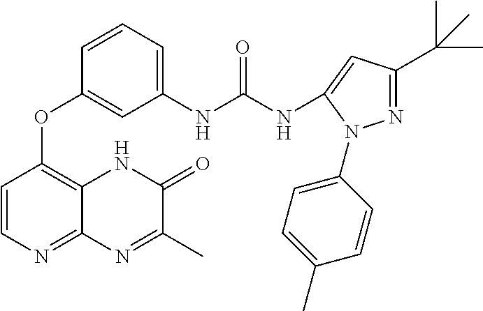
C1=CC=C(NC(NC2=CC(C(C)(C)C)=NN2C2=CC=C(C)C=C2)=O)C=C1OC1=C2C(=NC=C1)N=C(C)C(=O)N2
